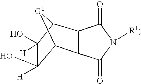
C12[G1]C(C3C1C(=O)N([R1])C3=O)C(O)([H])C2(O)[H]
